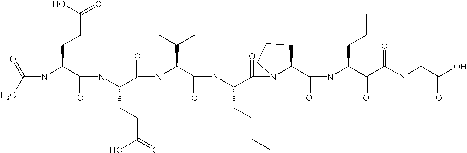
C(NC(C(NC(C(=O)NC(C(=O)NC(C(=O)N1C(C(=O)NC(C(=O)C(NCC(=O)O)=O)CCC)CCC1)CCCC)C(C)C)CCC(=O)O)=O)CCC(=O)O)(C)=O
